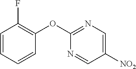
C1=CC=CC(OC2=NC=C([NO2])C=N2)=C1F
